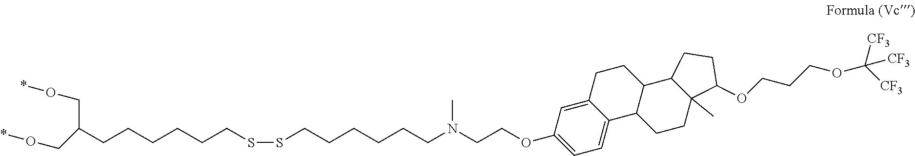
C(COC1=CC=C2C(=C1)CCC1C2CCC2(C)C1CCC2OCCCOC([CF3])([CF3])[CF3])N(CCCCCCSSCCCCCCC(CO*)CO*)C
